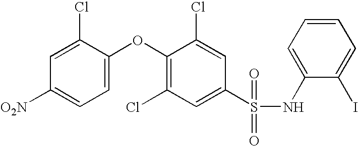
O(C1=C(Cl)C=C(S(NC2=CC=CC=C2I)(=O)=O)C=C1Cl)C1=CC=C([O2N])C=C1Cl
